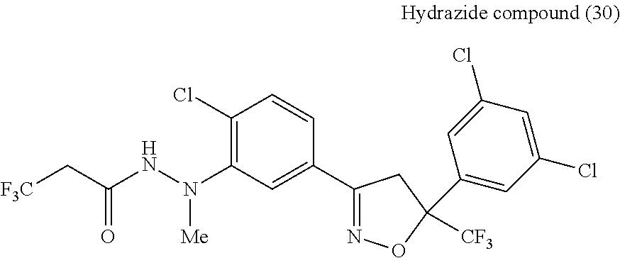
C1(Cl)=C(N(NC(C[F3C])=O)[Me])C=C(C2=NOC(C3=CC(Cl)=CC(Cl)=C3)([CF3])C2)C=C1
